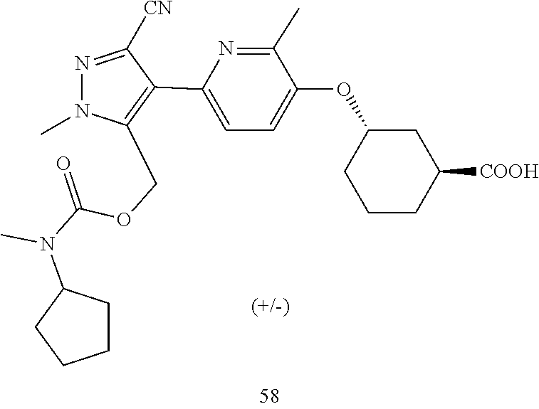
C1(N(C(OCC2=C(C3=CC=C(OC4CCCC([COOH])C4)C(C)=N3)C([CN])=NN2C)=O)C)CCCC1
